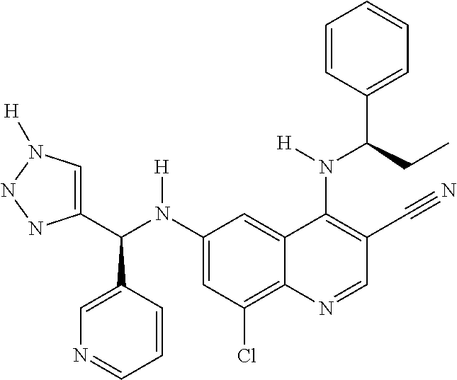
C1(N(C(C2=CN([H])NN2)C2=CN=CC=C2)[H])=CC(Cl)=C2C(=C1)C(N(C(C1=CC=CC=C1)CC)[H])=C(C#N)C=N2
